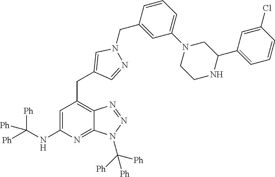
C1=C(NC([Ph])([Ph])[Ph])N=C2C(=C1CC1=CN(CC3=CC(N4CCNC(C5=CC=CC(Cl)=C5)C4)=CC=C3)N=C1)N=NN2C([Ph])([Ph])[Ph]
